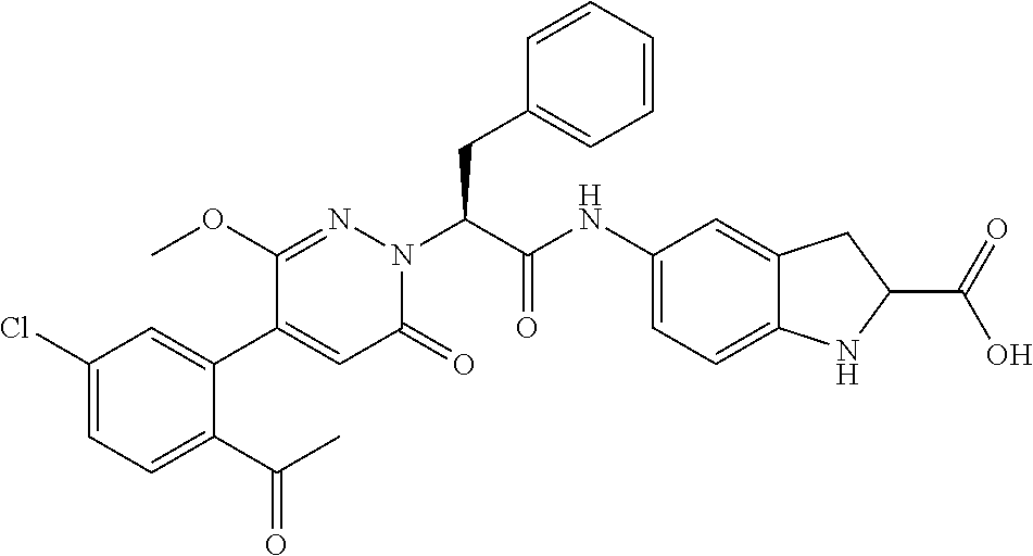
C1(Cl)=CC=C(C(C)=O)C(C2=CC(=O)N(C(CC3=CC=CC=C3)C(NC3=CC=C4C(=C3)CC(C(=O)O)N4)=O)N=C2OC)=C1
